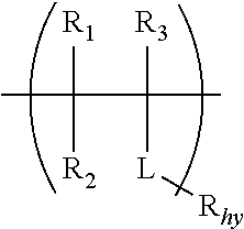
CC([R1])([R2])C([R3])([L][Rhy])C
